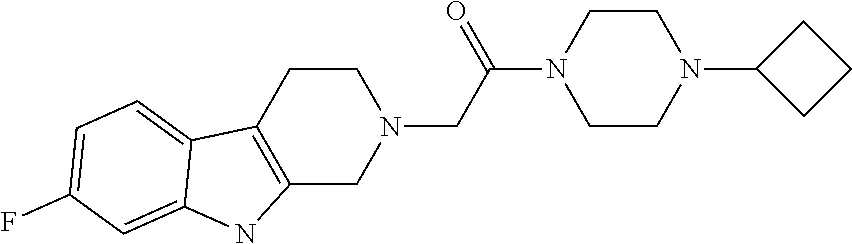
C1CC2=C(CN1CC(=O)N1CCN(C3CCC3)CC1)NC1=CC(F)=CC=C21
